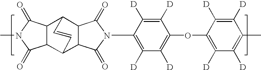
C1(=O)N(C2=C([D])C([D])=C(OC3=C([D])C([D])=C(C)C([D])=C3[D])C([D])=C2[D])C(=O)C2C1C1C3C(=O)N(C)C(=O)C3C2C=C1
